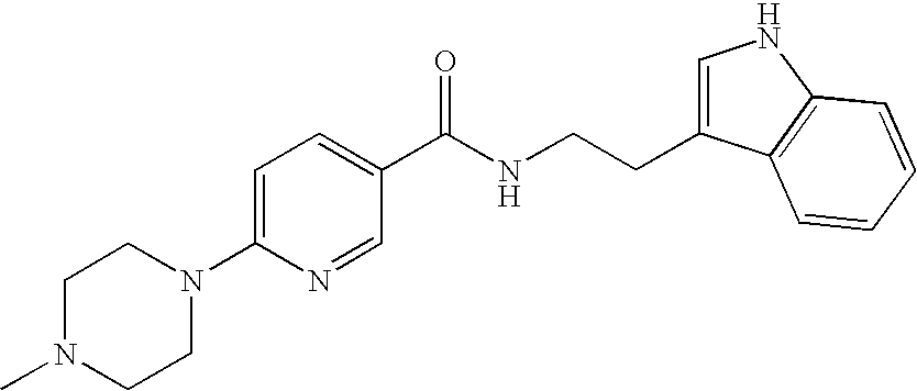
C1N(C)CCN(C2=CC=C(C(NCCC3=CNC4=C3C=CC=C4)=O)C=N2)C1
